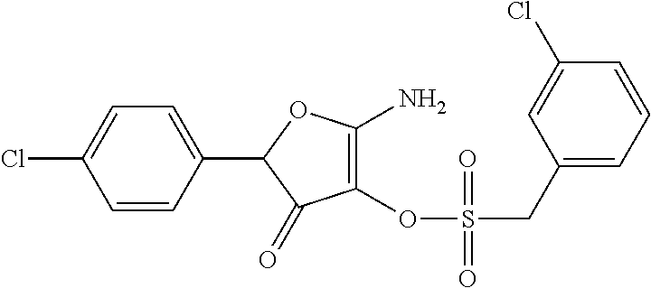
C1(C2=CC=C(Cl)C=C2)C(=O)C(OS(CC2=CC=CC(Cl)=C2)(=O)=O)=C(N)O1
